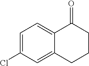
C1=C(Cl)C=C2C(=C1)C(=O)CCC2
